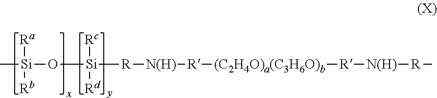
C[Si](O[Si]([R][N(H)][R][(C2H4O)a(C3H6O)b][R][N(H)][R]C)([Rc])[Rd])([Ra])[Rb]
